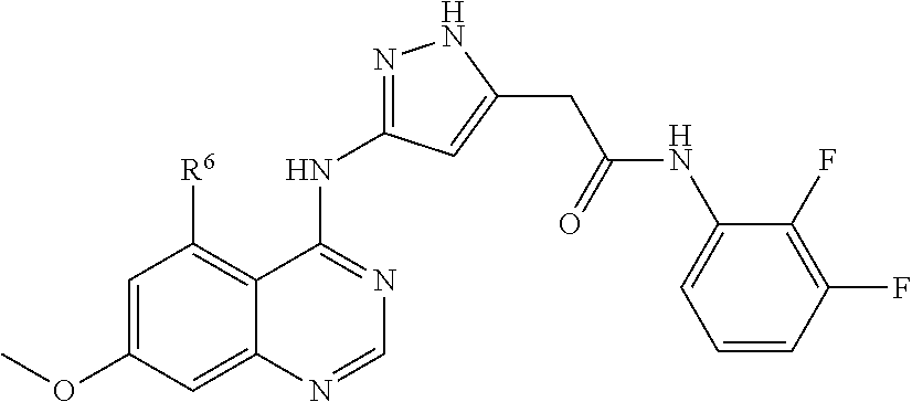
C1=C(OC)C=C2C(=C1[R6])C(NC1=NNC(CC(NC3=CC=CC(F)=C3F)=O)=C1)=NC=N2
